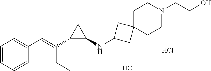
C1=CC=CC(C=C(C2C(NC3CC4(C3)CCN(CCO)CC4)C2)CC)=C1.Cl.Cl
